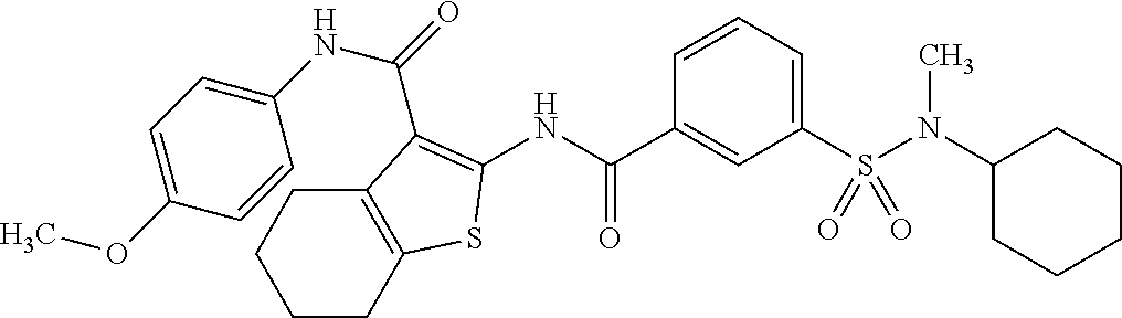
CN(S(C1=CC=CC(C(NC2=C(C(=O)NC3=CC=C(OC)C=C3)C3=C(CCCC3)S2)=O)=C1)(=O)=O)C1CCCCC1
